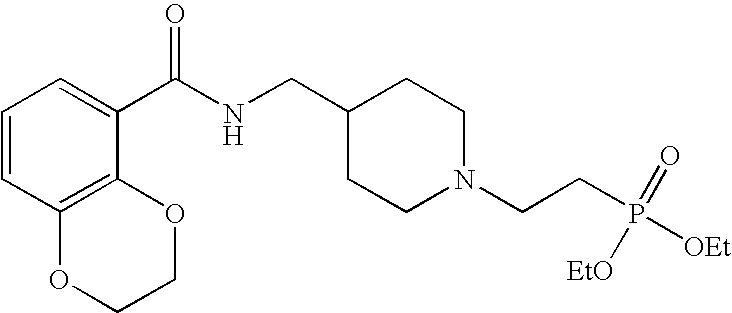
C1=CC2=C(C(C(NCC3CCN(CCP([OEt])(=O)[EtO])CC3)=O)=C1)OCCO2
